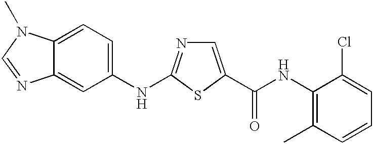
N1=C(NC2=CC=C3C(=C2)N=CN3C)SC(C(NC2=C(C)C=CC=C2Cl)=O)=C1
